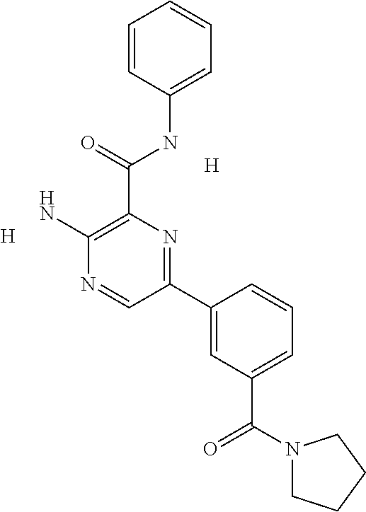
[H].[H].C1(C(NC2=CC=CC=C2)=O)=C(N)N=CC(C2=CC(C(=O)N3CCCC3)=CC=C2)=N1
